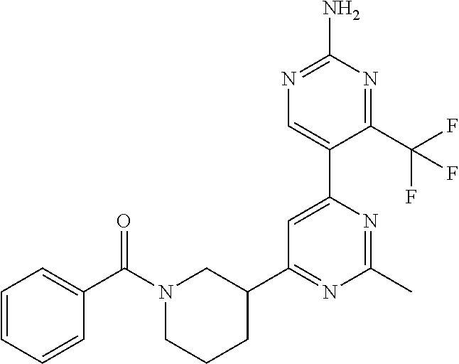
C1(C2=NC(C)=NC(C3=CN=C(N)N=C3C(F)(F)F)=C2)CN(C(C2=CC=CC=C2)=O)CCC1
